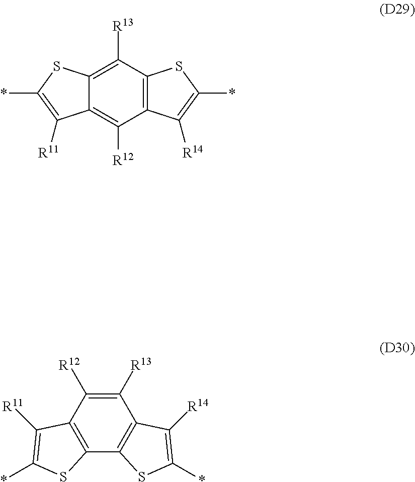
C12=C(C([R13])=C3C(=C1[R12])C([R11])=C(*)S3)SC(*)=C2[R14].C1([R13])=C([R12])C2=C(C3=C1C([R14])=C(*)S3)SC(*)=C2[R11]
